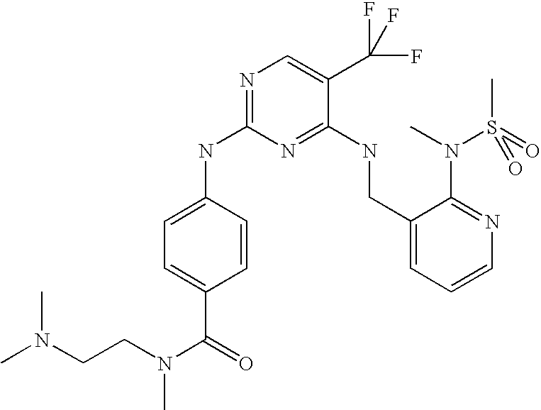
C1(NC2=NC=C(C(F)(F)F)C(NCC3=CC=CN=C3N(C)S(C)(=O)=O)=N2)=CC=C(C(=O)N(C)CCN(C)C)C=C1
